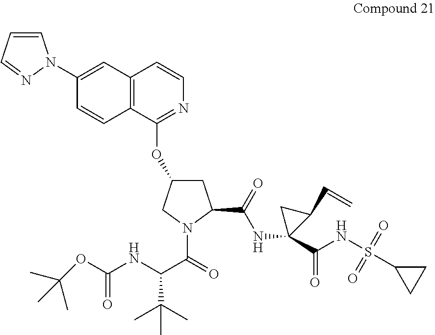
C12=C(C(OC3CC(C(=O)NC4(C(NS(=O)(=O)C5CC5)=O)C(C=C)C4)N(C(=O)C(NC(OC(C)(C)C)=O)C(C)(C)C)C3)=NC=C1)C=CC(N1C=CC=N1)=C2
